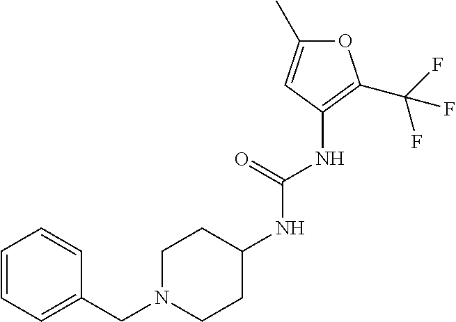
C1(NC(NC2CCN(CC3=CC=CC=C3)CC2)=O)=C(C(F)(F)F)OC(C)=C1
